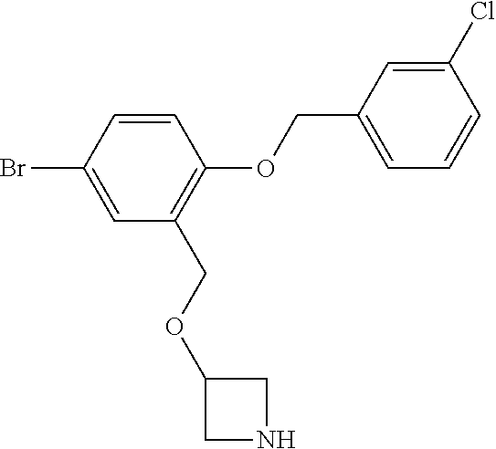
C1=CC(Br)=CC(COC2CNC2)=C1OCC1=CC=CC(Cl)=C1
